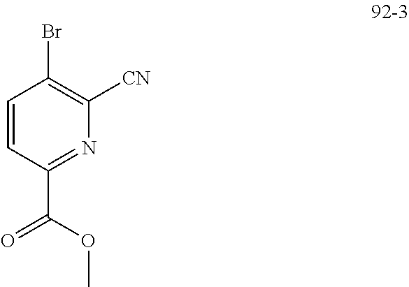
C1=CC(C(OC)=O)=NC([CN])=C1Br
